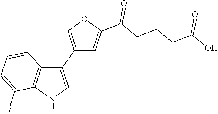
C1(C2=COC(C(CCCC(O)=O)=O)=C2)=CNC2=C1C=CC=C2F
